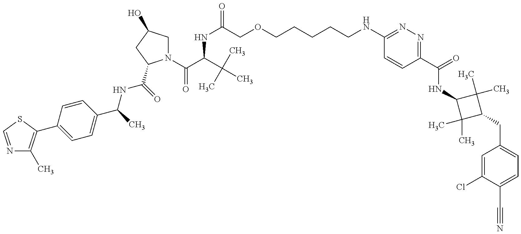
N1=CSC(C2=CC=C(C(C)NC(=O)C3N(C(C(C(C)(C)C)NC(COCCCCCNC4=NN=C(C(=O)NC5C(C)(C)C(CC6=CC=C(C#N)C(Cl)=C6)C5(C)C)C=C4)=O)=O)CC(O)C3)C=C2)=C1C
